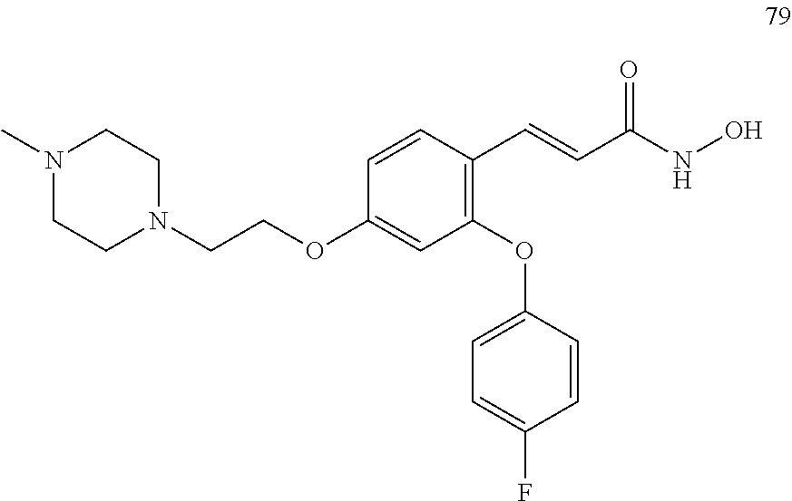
C1=CC(C=CC(NO)=O)=C(OC2=CC=C(F)C=C2)C=C1OCCN1CCN(C)CC1
